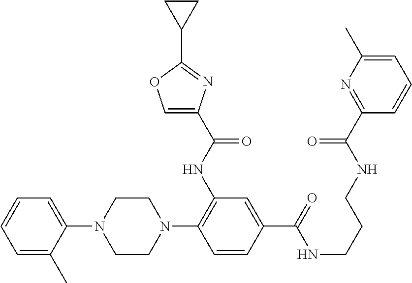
C1(N2CCN(C3=C(NC(C4=COC(C5CC5)=N4)=O)C=C(C(NCCCNC(C4=NC(C)=CC=C4)=O)=O)C=C3)CC2)=CC=CC=C1C
